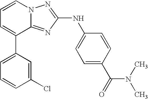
C1=C(C2=CC=CN3C2=NC(NC2=CC=C(C(=O)N(C)C)C=C2)=N3)C=C(Cl)C=C1
